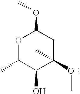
C1(O)C(OC)(C)CC(OC)OC1C
